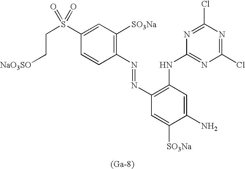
C1(S(CC[NaO3SO])(=O)=O)=CC([SO3Na])=C(N=NC2=C(NC3=NC(Cl)=NC(Cl)=N3)C=C(N)C([SO3Na])=C2)C=C1.[(Ga-8)]
